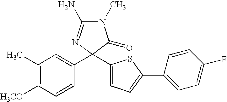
CC1=C([H3CO])C=CC(C2(C3=CC=C(C4=CC=C(F)C=C4)S3)C(=O)N(C)C(N)=N2)=C1
